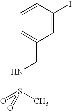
C1=CC(I)=CC(CNS(=O)(C)=O)=C1
